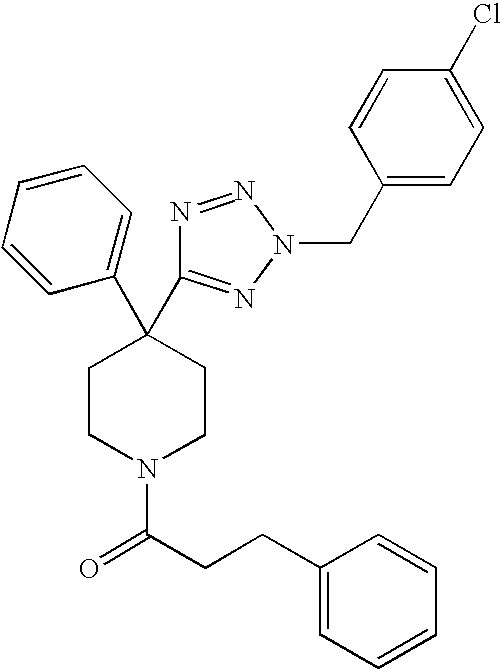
C1(C2(C3=NN(CC4=CC=C(Cl)C=C4)N=N3)CCN(C(CCC3=CC=CC=C3)=O)CC2)=CC=CC=C1
